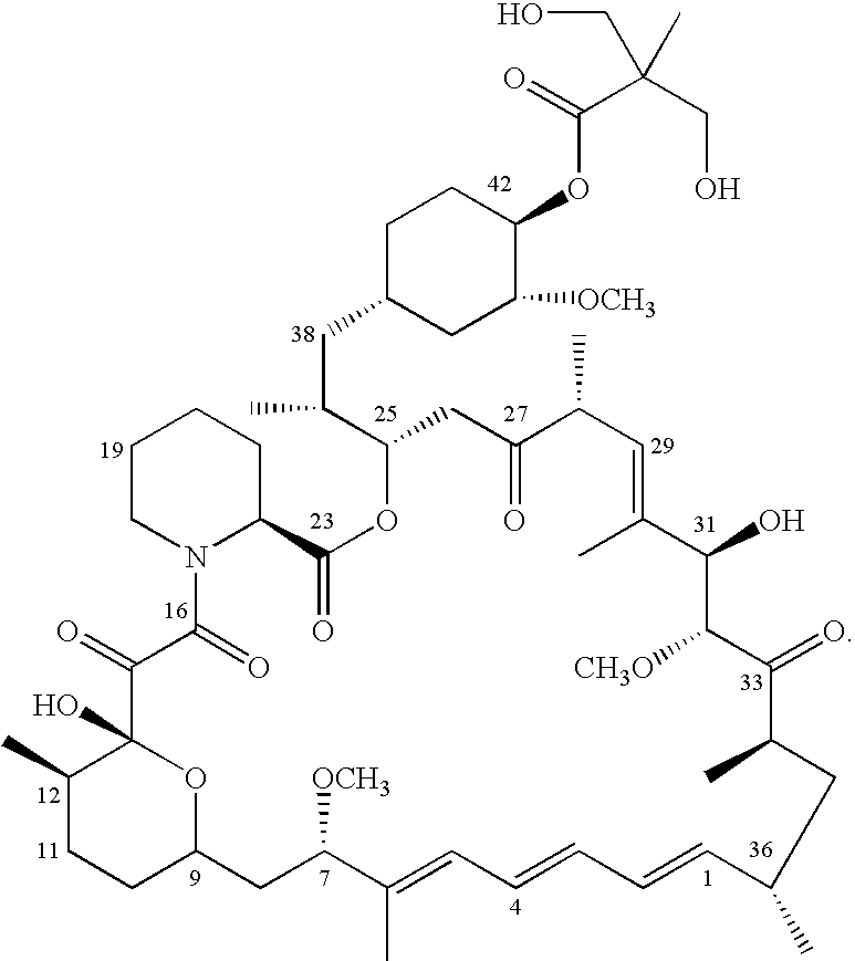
C1C(CC(C2OC(=O)C3CCCCN3C(=O)C(=O)C3(O)C(C)CCC(O3)CC([OCH3])C(C)=CC=CC=CC(C)CC(C)C(=O)C([CH3O])C(O)C(C)=CC(C)C(=O)C2)C)CC([OCH3])C(OC(C(CO)(CO)C)=O)C1
